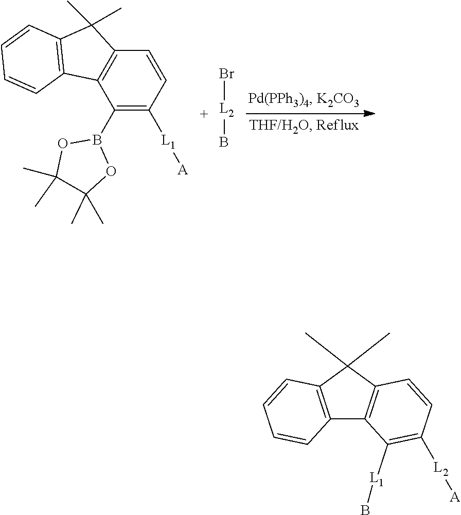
C12=C(C=CC([L1][A])=C1B1OC(C)(C)C(C)(C)O1)C(C)(C)C1=C2C=CC=C1.[L2](Br)B.C12=C(C(C)(C)C3=C1C([L1]B)=C([L2][A])C=C3)C=CC=C2
